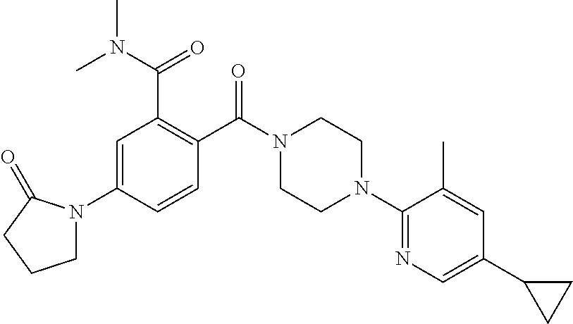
C1=C(N2CCCC2=O)C=CC(C(N2CCN(C3=NC=C(C4CC4)C=C3C)CC2)=O)=C1C(N(C)C)=O
